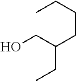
C(CO)(CCCC)CC
